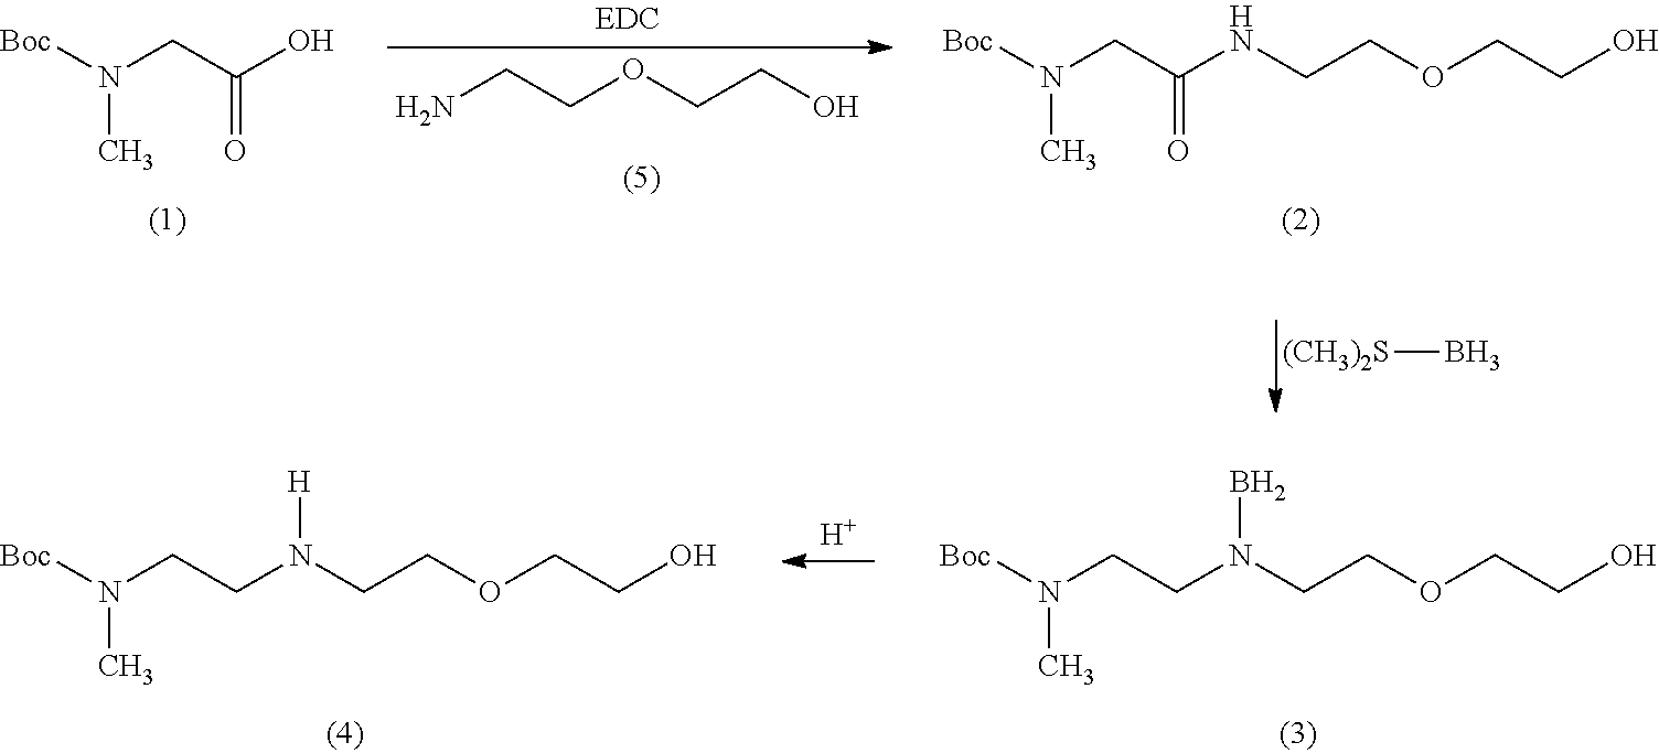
[H].[Boc]N(CCN(CCOCCO)B)C.[Boc]N(CCN(CCOCCO)[H])C.[Boc]N(CC(NCCOCCO)=O)C.[Boc]N(CC(O)=O)C.NCCOCCO.[(CH3)2S]B
